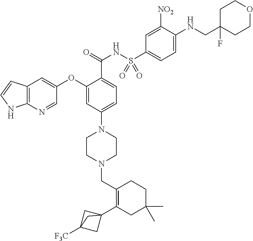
C1=NC2=C(C=C1OC1=CC(N3CCN(CC4=C(C56CC([F3C])(C5)C6)CC(C)(C)CC4)CC3)=CC=C1C(NS(C1=CC=C(NCC3(F)CCOCC3)C([NO2])=C1)(=O)=O)=O)C=CN2
